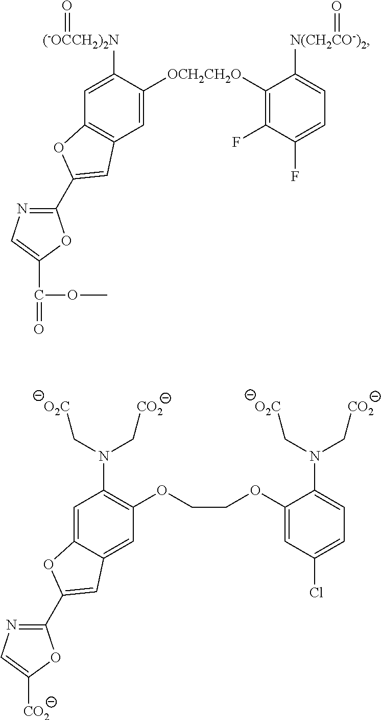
C1=C([OCH2CH2O]C2=C(F)C(F)=CC=C2[N(CH2CO-)2]=O)C([(-OCCH2)2N]=O)=CC2=C1C=C(C1=NC=C(C(=O)OC)O1)O2.C1=C2C(=CC(N(C[O2C])C[CO2])=C1OCCOC1=CC(Cl)=CC=C1N(C[O2C])C[CO2])OC(C1=NC=C([CO2])O1)=C2
